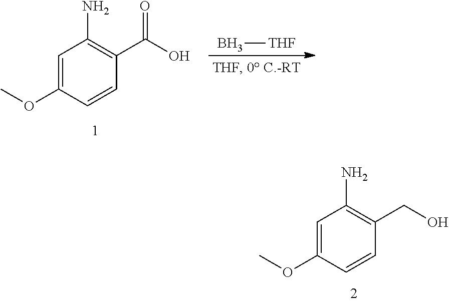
B[THF].C1=C(OC)C=CC(C(O)=O)=C1N.C1=C(OC)C=CC(CO)=C1N
